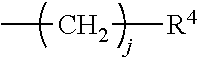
CC[R4]
